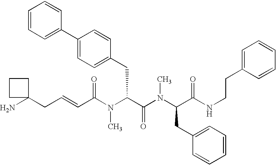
NC1(CC=CC(N(C(C(=O)N(C)C(CC2=CC=CC=C2)C(=O)NCCC2=CC=CC=C2)CC2=CC=C(C3=CC=CC=C3)C=C2)C)=O)CCC1
